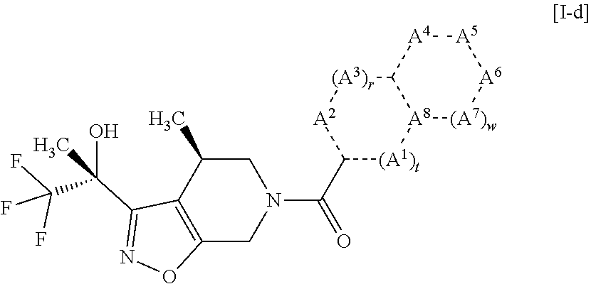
[A5]1[A4]C2[A8]([(A7)w][A6]1)[(A1)t]C(C(=O)N1CC(C)C3=C(C1)ON=C3C(C(F)(F)F)(O)C)[A2][(A3)r]2
